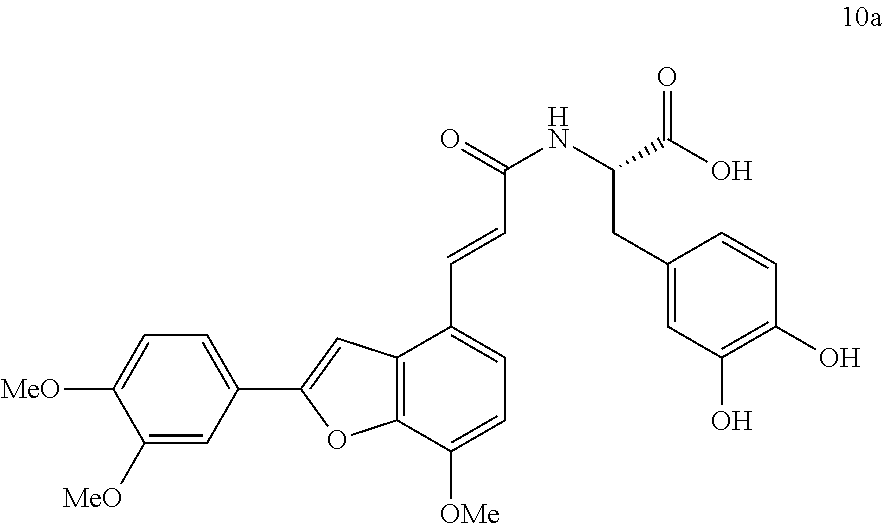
C1([MeO])=CC(C2=CC3=C(O2)C([OMe])=CC=C3C=CC(NC(CC2=CC(O)=C(O)C=C2)C(=O)O)=O)=CC=C1[MeO]
